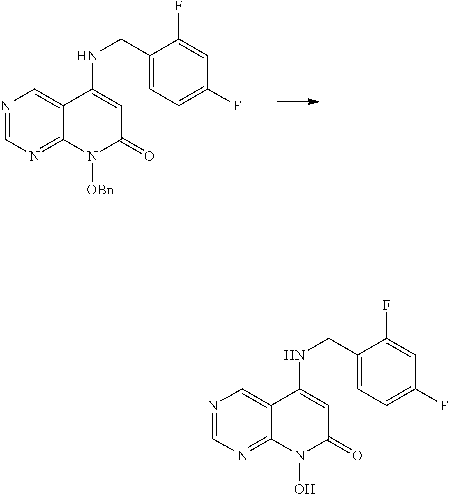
N1=CN=C2C(=C1)C(NCC1=CC=C(F)C=C1F)=CC(=O)N2[OBn].N1=CN=C2C(=C1)C(NCC1=CC=C(F)C=C1F)=CC(=O)N2O
